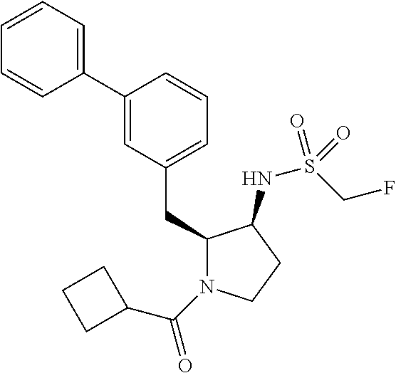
C1(C2=CC=CC=C2)=CC(CC2N(C(C3CCC3)=O)CCC2NS(CF)(=O)=O)=CC=C1
